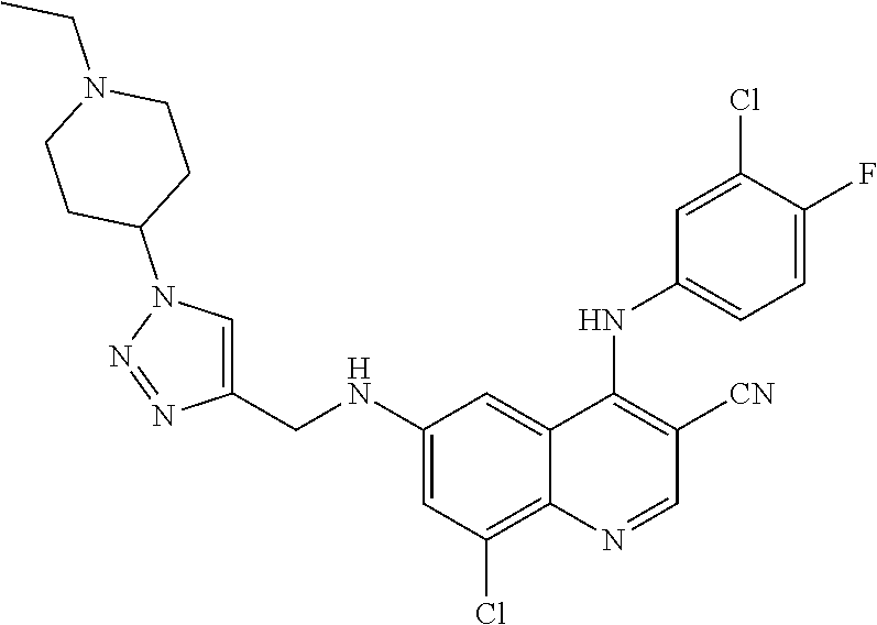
C1(NCC2=CN(C3CCN(CC)CC3)N=N2)=CC(Cl)=C2C(=C1)C(NC1=CC=C(F)C(Cl)=C1)=C([CN])C=N2
